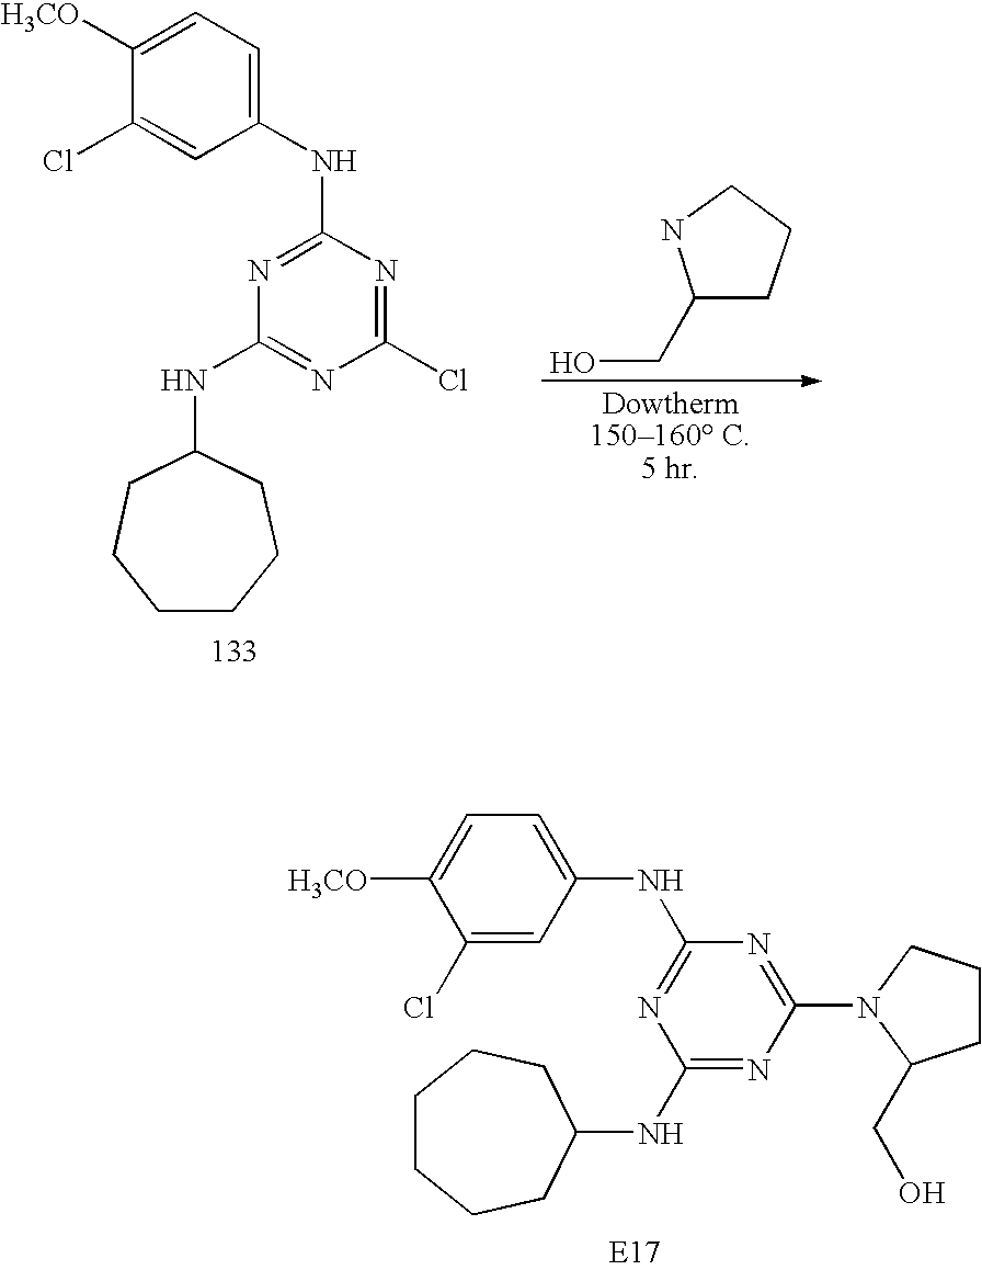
C1=C([H3CO])C(Cl)=CC(NC2=NC(NC3CCCCCC3)=NC(N3CCCC3CO)=N2)=C1.C1=C([H3CO])C(Cl)=CC(NC2=NC(NC3CCCCCC3)=NC(Cl)=N2)=C1.C1(CO)CCCN1
